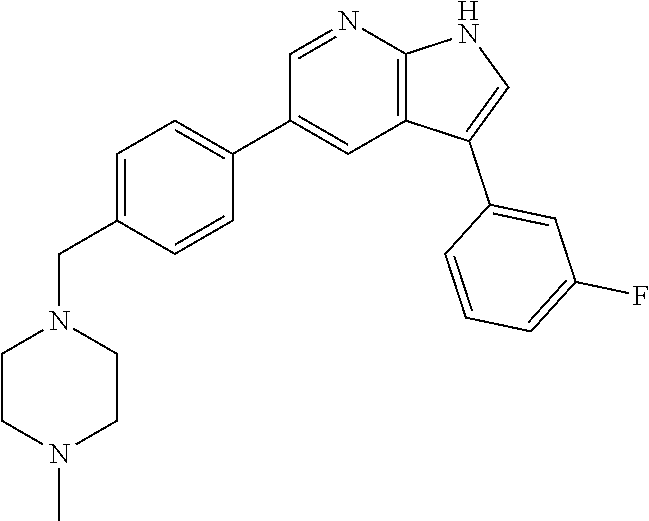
C1=C(CN2CCN(C)CC2)C=CC(C2=CC3=C(N=C2)NC=C3C2=CC(F)=CC=C2)=C1
